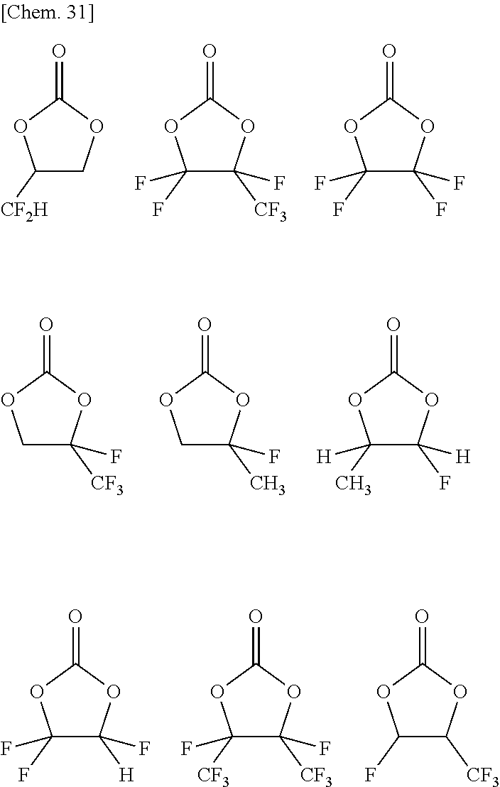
C1([CF2H])COC(=O)O1.C1(F)(F)C([CF3])(F)OC(=O)O1.C1(F)(F)C(F)(F)OC(=O)O1.C1C([CF3])(F)OC(=O)O1.C1C(C)(F)OC(=O)O1.C1(C)([H])C(F)([H])OC(=O)O1.C1(F)(F)C([H])(F)OC(=O)O1.C1([CF3])(F)C([CF3])(F)OC(=O)O1.C1(F)C([CF3])OC(=O)O1
